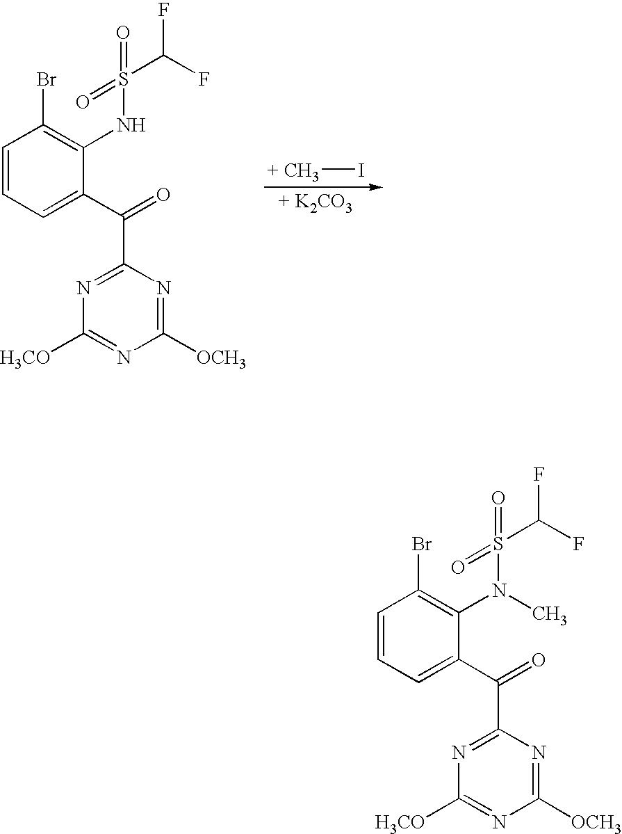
C1=CC=C(C(C2=NC([H3CO])=NC([OCH3])=N2)=O)C(N(C)S(=O)(=O)C(F)F)=C1Br.C1=CC=C(C(C2=NC([H3CO])=NC([OCH3])=N2)=O)C(NS(=O)(=O)C(F)F)=C1Br.[+ CH3]I
